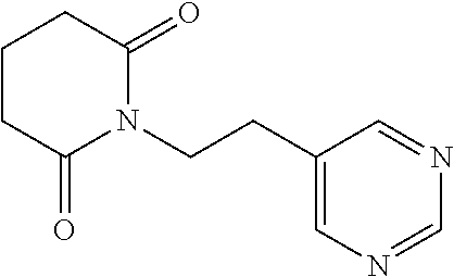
C1CC(=O)N(CCC2=CN=CN=C2)C(=O)C1
